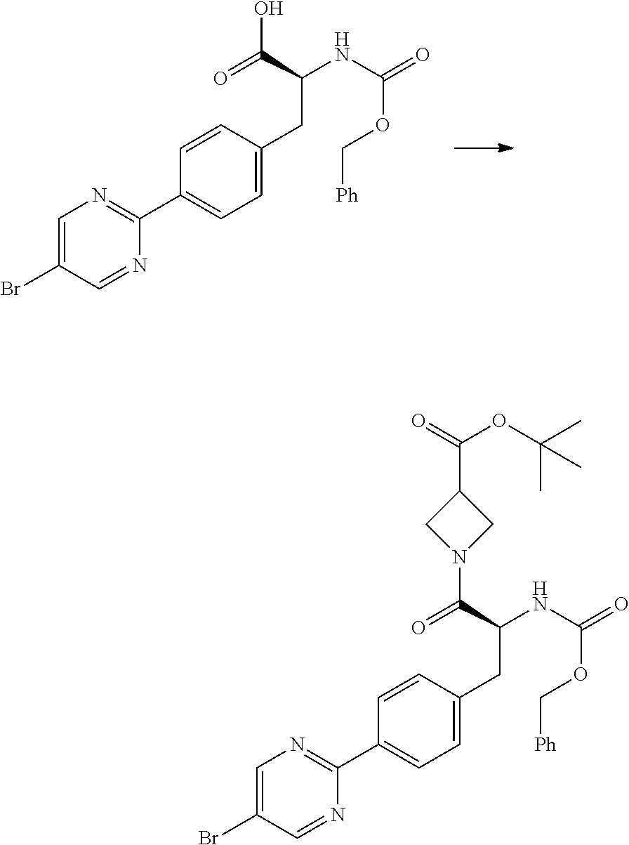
C1(C2=NC=C(Br)C=N2)=CC=C(CC(NC(OC[Ph])=O)C(=O)O)C=C1.C1(C2=NC=C(Br)C=N2)=CC=C(CC(NC(OC[Ph])=O)C(=O)N2CC(C(=O)OC(C)(C)C)C2)C=C1
